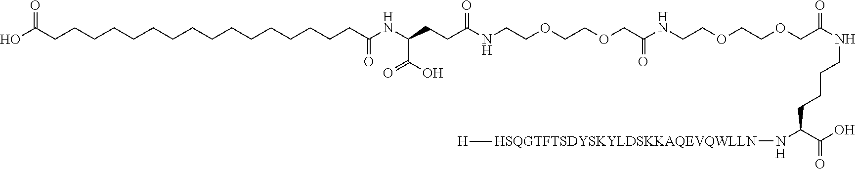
OC(CCCCCCCCCCCCCCCCC(NC(CCC(NCCOCCOCC(NCCOCCOCC(=O)NCCCCC(C(=O)O)N[HSQGTFTSDYSKYLDSKKAQEVQWLLN][H])=O)=O)C(O)=O)=O)=O.[H]
